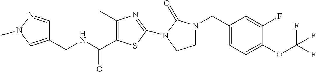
C1(CNC(=O)C2=C(C)N=C(N3C(=O)N(CC4=CC=C(OC(F)(F)F)C(F)=C4)CC3)S2)=CN(C)N=C1
